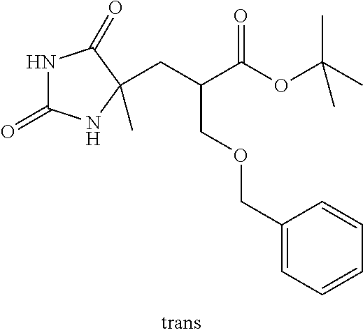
CC1(CC(C(OC(C)(C)C)=O)COCC2=CC=CC=C2)NC(=O)NC1=O
